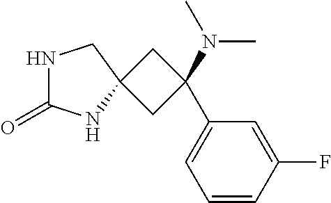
N1C(=O)NC2(C1)CC(C1=CC=CC(F)=C1)(N(C)C)C2
